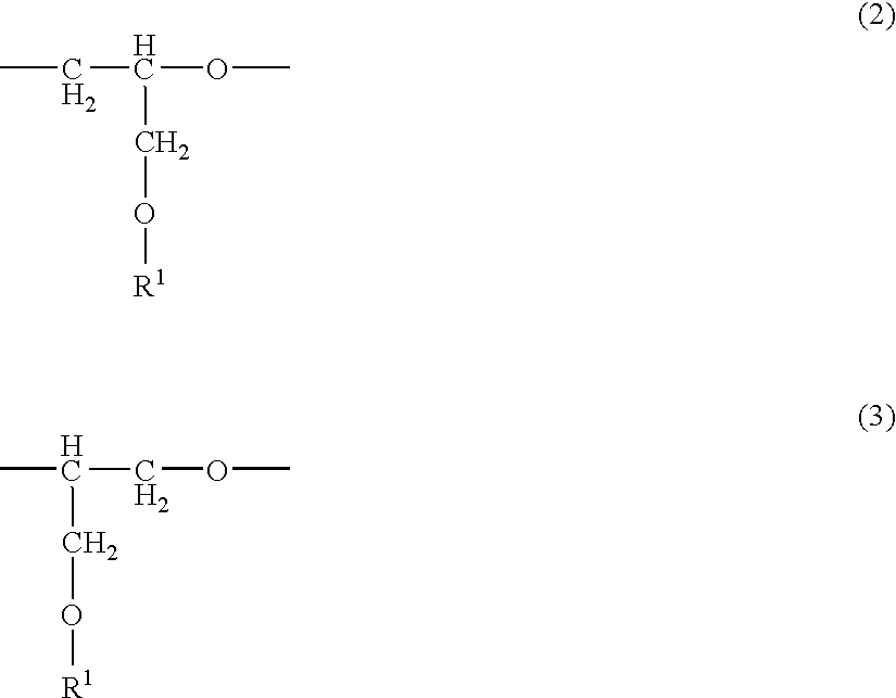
CCC(OC)CO[R1].CC(COC)CO[R1]
